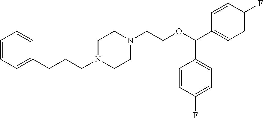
C1=CC=C(CCCN2CCN(CCOC(C3=CC=C(F)C=C3)C3=CC=C(F)C=C3)CC2)C=C1
